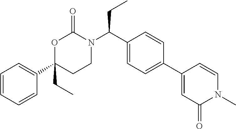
C1=CC=CC(C2(CC)CCN(C(C3=CC=C(C4=CC(=O)N(C)C=C4)C=C3)CC)C(=O)O2)=C1
